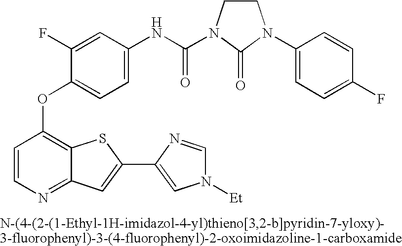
C1=CN=C2C(=C1OC1=CC=C(NC(=O)N3CCN(C4=CC=C(F)C=C4)C3=O)C=C1F)SC(C1=CN([Et])C=N1)=C2
